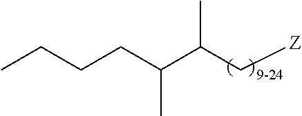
C(C(C[Z])C)(CCCC)C
